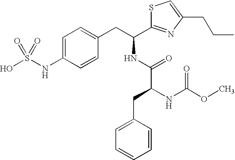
OS(NC1=CC=C(CC(NC(=O)C(NC(=O)OC)CC2=CC=CC=C2)C2=NC(CCC)=CS2)C=C1)(=O)=O
